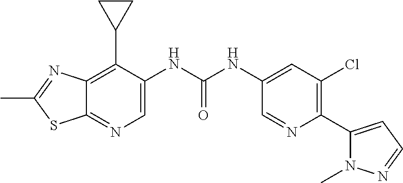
C12=C(C3CC3)C(NC(NC3=CC(Cl)=C(C4=CC=NN4C)N=C3)=O)=CN=C1SC(C)=N2
